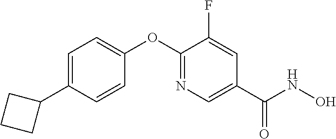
C1=C(C2CCC2)C=CC(OC2=NC=C(C(NO)=O)C=C2F)=C1
